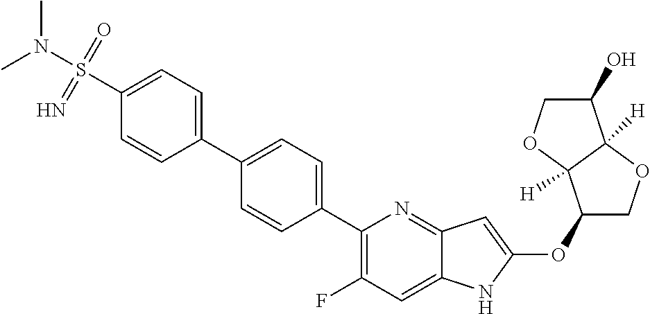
C1(OC2=CC3=NC(C4=CC=C(C5=CC=C(S(N(C)C)(=O)=N)C=C5)C=C4)=C(F)C=C3N2)COC2([H])C1([H])OCC2O
